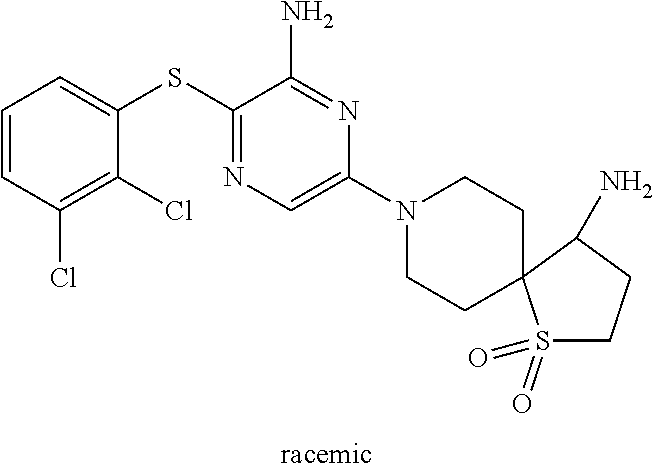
C1=C(SC2=NC=C(N3CCC4(CC3)S(=O)(=O)CCC4N)N=C2N)C(Cl)=C(Cl)C=C1
